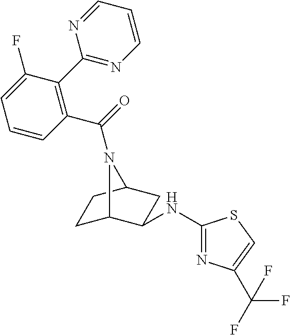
C1C2C(NC3=NC(C(F)(F)F)=CS3)CC(C1)N2C(=O)C1=C(C2=NC=CC=N2)C(F)=CC=C1
